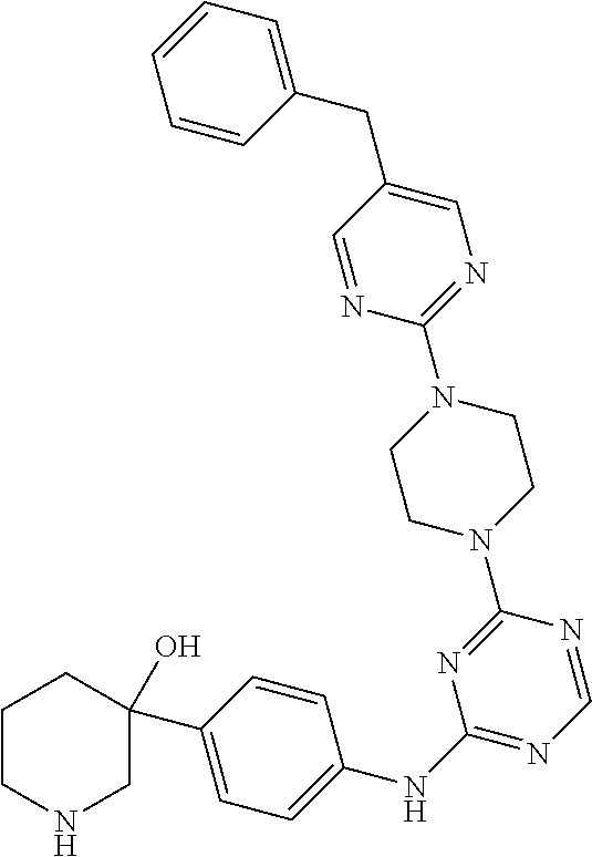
C1=NC(N2CCN(C3=NC(NC4=CC=C(C5(O)CCCNC5)C=C4)=NC=N3)CC2)=NC=C1CC1=CC=CC=C1
